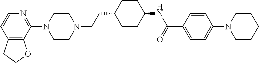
C12=C(C(N3CCN(CCC4CCC(NC(C5=CC=C(N6CCCCC6)C=C5)=O)CC4)CC3)=NC=C1)OCC2
